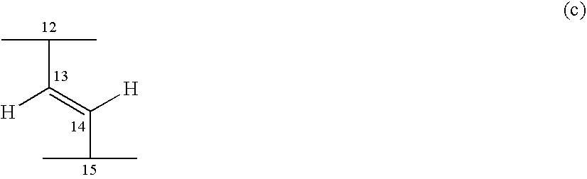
C(C(=C([H])C(C)C)[H])(C)C
